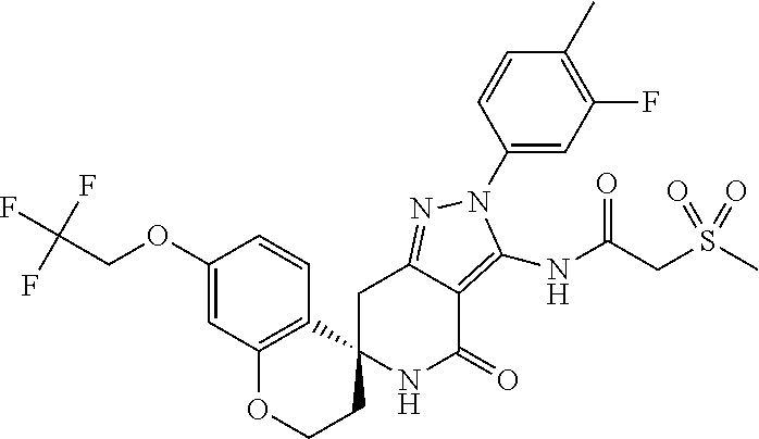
C1C2=NN(C3=CC(F)=C(C)C=C3)C(NC(CS(C)(=O)=O)=O)=C2C(=O)NC12CCOC1=C2C=CC(OCC(F)(F)F)=C1
